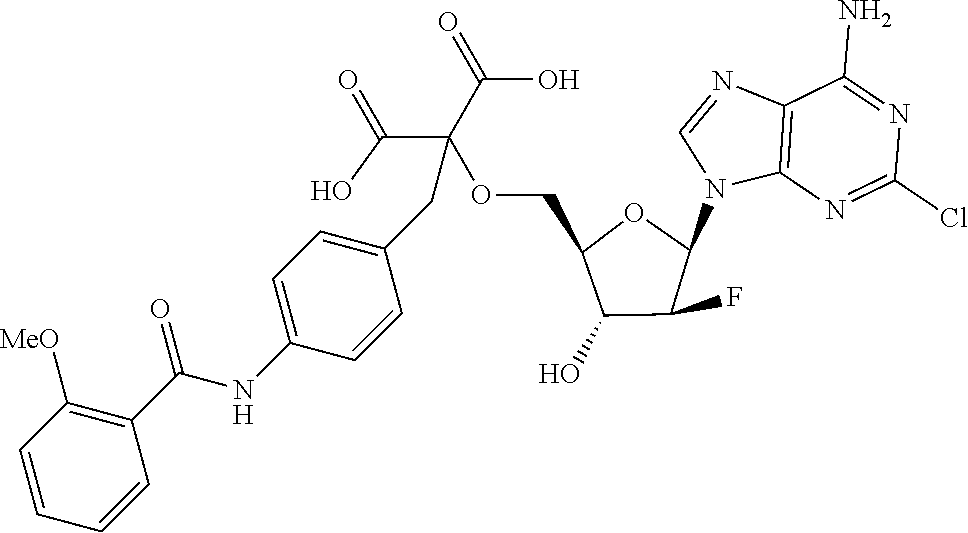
C12=C(N=C(Cl)N=C1N)N(C1OC(COC(C(=O)O)(C(=O)O)CC3=CC=C(NC(C4=C([MeO])C=CC=C4)=O)C=C3)C(O)C1F)C=N2
